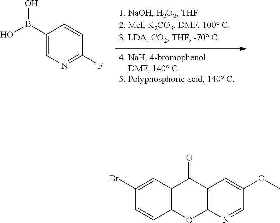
C1(B(O)O)=CN=C(F)C=C1.C12=C(N=CC(OC)=C1)OC1=C(C2=O)C=C(Br)C=C1
